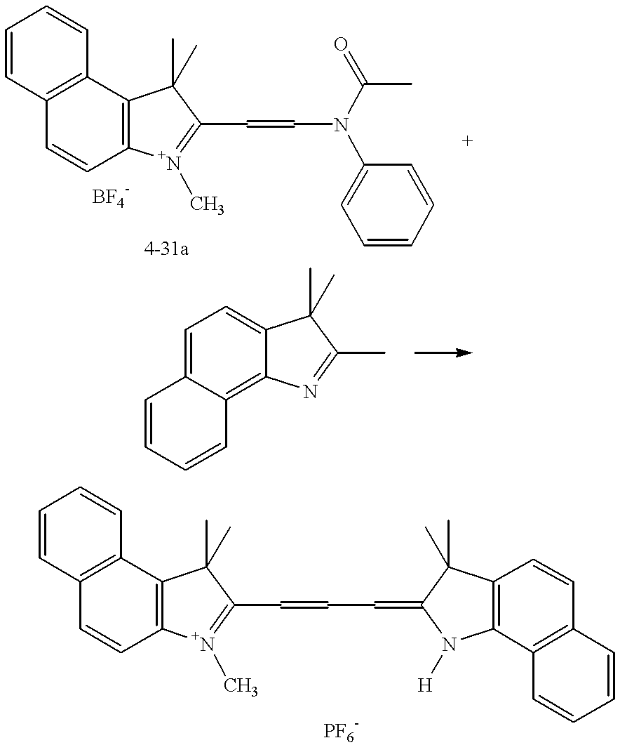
C1(C=CN(C2=CC=CC=C2)C(C)=O)=[N+](C)C2=C(C1(C)C)C1=C(C=C2)C=CC=C1.C1(C=CC=C2N([H])C3=C(C2(C)C)C=CC2=C3C=CC=C2)=[N+](C)C2=C(C1(C)C)C1=C(C=C2)C=CC=C1.C1=CC=CC2=C3C(=CC=C12)C(C)(C)C(C)=N3
